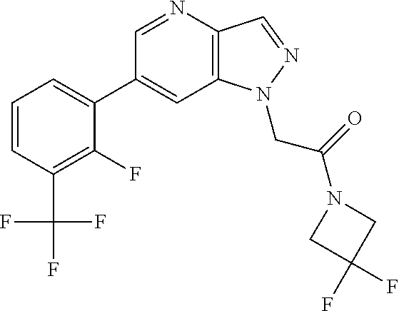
C1(C2=CC=CC(C(F)(F)F)=C2F)=CC2=C(C=NN2CC(=O)N2CC(F)(F)C2)N=C1
